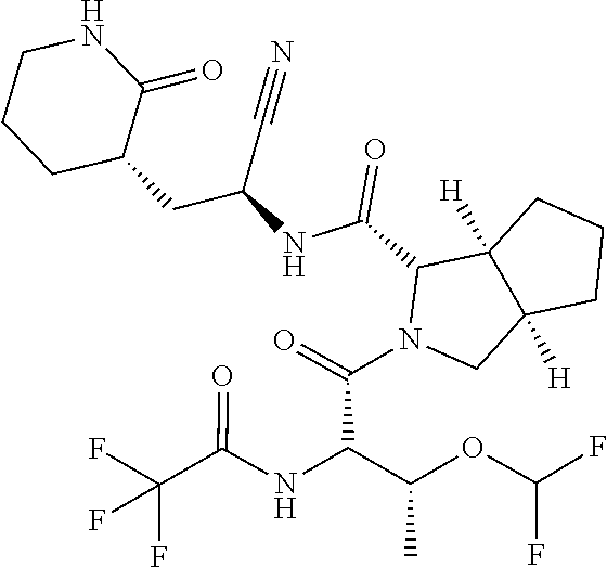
C1CCC(CC(NC(=O)C2C3([H])C([H])(CN2C(=O)C(C(OC(F)F)C)NC(C(F)(F)F)=O)CCC3)C#N)C(=O)N1
